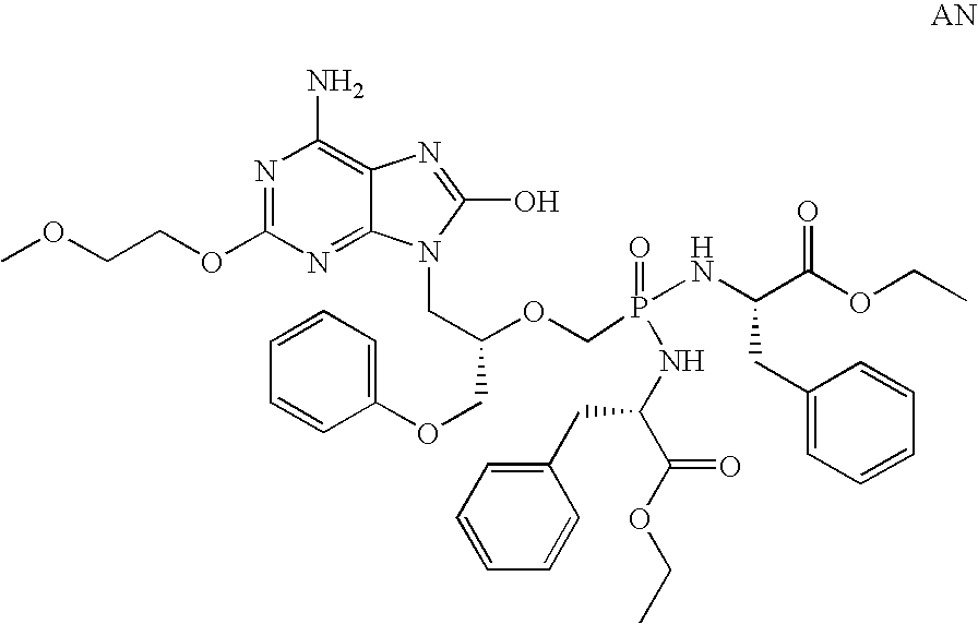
C12=NC(OCCOC)=NC(N)=C1N=C(O)N2CC(OCP(NC(C(OCC)=O)CC1=CC=CC=C1)(=O)NC(C(OCC)=O)CC1=CC=CC=C1)COC1=CC=CC=C1
